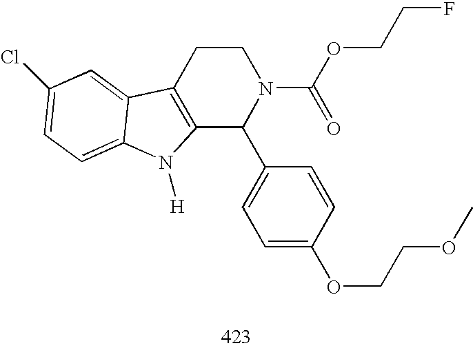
C12=C(CCN(C(OCCF)=O)C1C1=CC=C(OCCOC)C=C1)C1=CC(Cl)=CC=C1N2[H]
